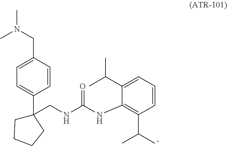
C(NC(NC1=C(C(C)C)C=CC=C1C(C)C)=O)C1(C2=CC=C(CN(C)C)C=C2)CCCC1
